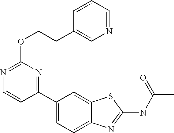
C1(C2=CC=C3C(=C2)SC(NC(C)=O)=N3)=NC(OCCC2=CN=CC=C2)=NC=C1
